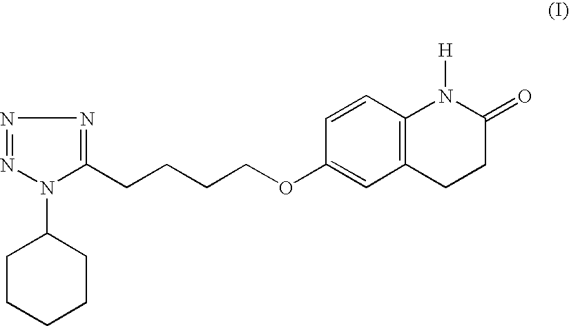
N1=NN(C2CCCCC2)C(CCCCOC2=CC3=C(C=C2)N([H])C(=O)CC3)=N1
